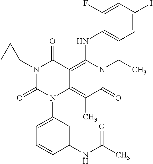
N1(C2CC2)C(=O)N(C2=CC=CC(NC(C)=O)=C2)C2=C(C)C(=O)N(CC)C(NC3=CC=C(I)C=C3F)=C2C1=O
